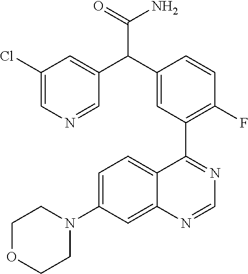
C12=CC(N3CCOCC3)=CC=C1C(C1=C(F)C=CC(C(C3=CC(Cl)=CN=C3)C(=O)N)=C1)=NC=N2
